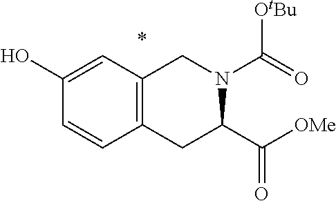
C12=C(CC(C([OMe])=O)N(C(=O)[OtBu])C1)C=CC(O)=C2
